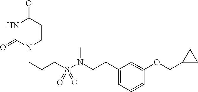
N1C(=O)N(CCCS(N(CCC2=CC=CC(OCC3CC3)=C2)C)(=O)=O)C=CC1=O
